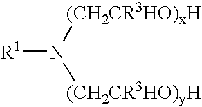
N([(CH2CR3HO)yH])([(CH2CR3HO)xH])[R1]
